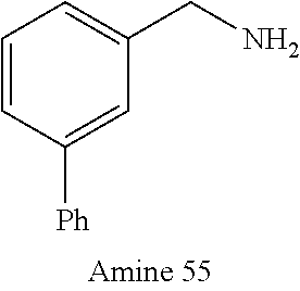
C1([Ph])=CC(CN)=CC=C1
